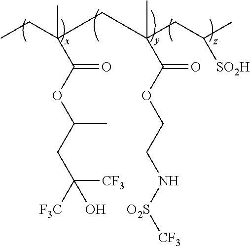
CCC(C)(C(OC(CC([F3C])([CF3])O)C)=O)CC(CC(C)[SO2H])(C)C(OCCN[O2S][CF3])=O
